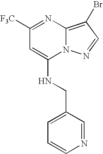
C1([F3C])=NC2=C(Br)C=NN2C(NCC2=CC=CN=C2)=C1
